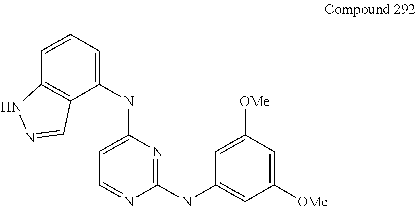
C1=CC2=C(C(NC3=CC=NC(NC4=CC([OMe])=CC([OMe])=C4)=N3)=C1)C=NN2
